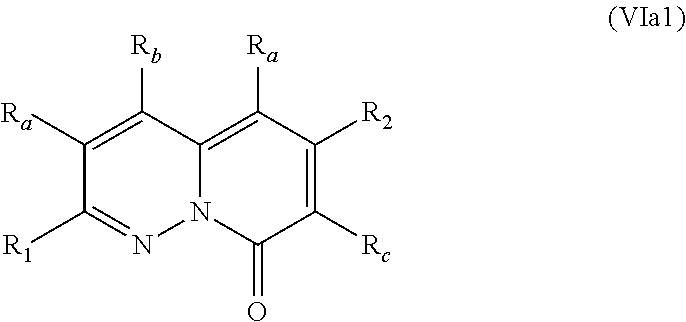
C1([Ra])=C([Rb])C2=C([Ra])C([R2])=C([Rc])C(=O)N2N=C1[R1]
